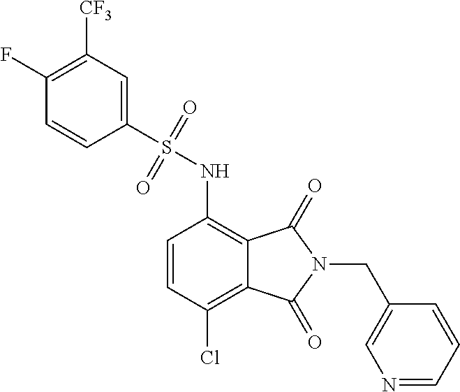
C1(F)=C([CF3])C=C(S(=O)(=O)NC2=C3C(=C(Cl)C=C2)C(=O)N(CC2=CN=CC=C2)C3=O)C=C1
